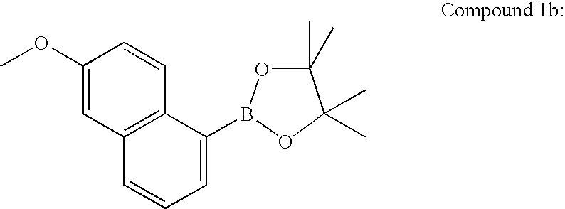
C1(OC)=CC2=C(C=C1)C(B1OC(C)(C)C(C)(C)O1)=CC=C2
